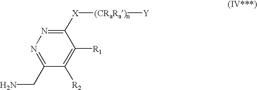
NCC1=NN=C([X][(CRaRa)n][Y])C([R1])=C1[R2]
